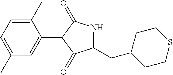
C1(C)=CC=C(C)C=C1C1C(=O)NC(CC2CCSCC2)C1=O
